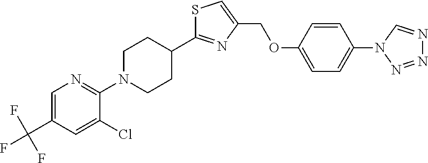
S1C(C2CCN(C3=NC=C(C(F)(F)F)C=C3Cl)CC2)=NC(COC2=CC=C(N3C=NN=N3)C=C2)=C1
